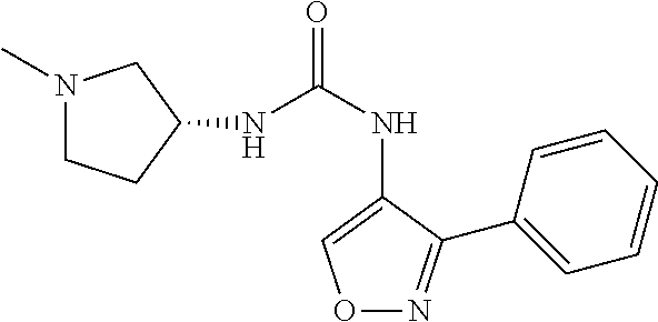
N1(C)CCC(NC(NC2=CON=C2C2=CC=CC=C2)=O)C1
